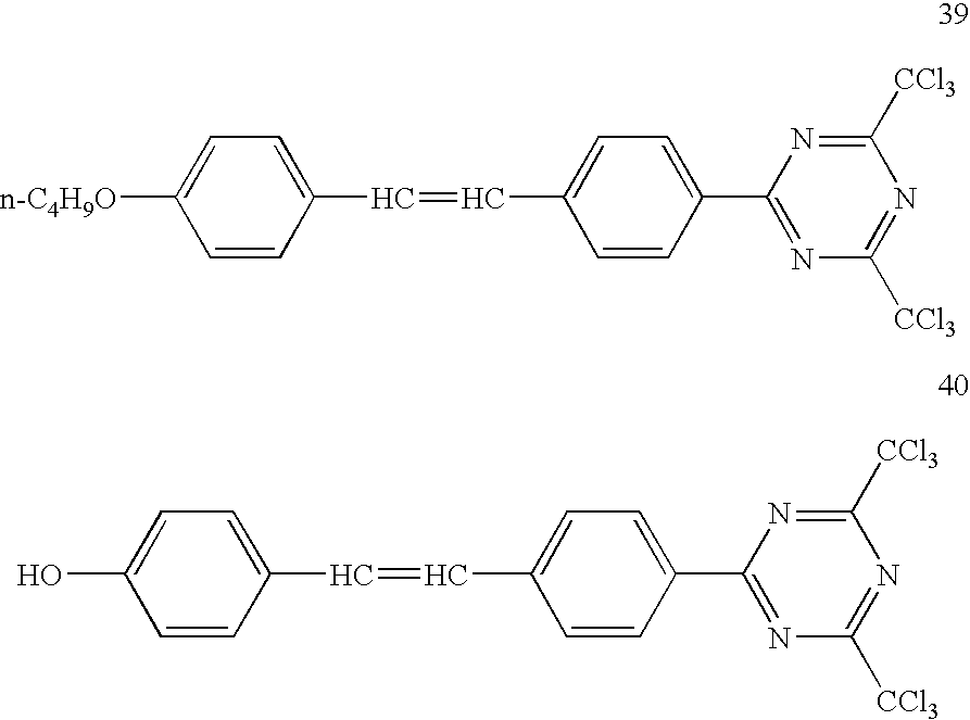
C1=CC(C=CC2=CC=C(C3=NC([CCl3])=NC([CCl3])=N3)C=C2)=CC=C1[n-C4H9O].C1=CC(C=CC2=CC=C(C3=NC([CCl3])=NC([CCl3])=N3)C=C2)=CC=C1O
